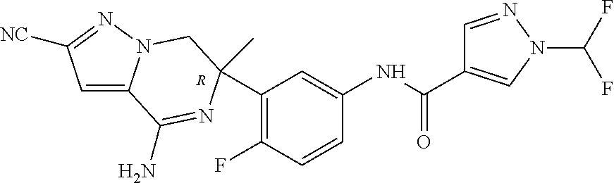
C1(C2(C)N=C(N)C3=CC([NC])=NN3C2)=C(F)C=CC(NC(C2=CN(C(F)F)N=C2)=O)=C1.[R]
